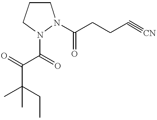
CC(CC)(C)C(=O)C(=O)N1CCCN1C(CCC#[CN])=O
